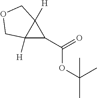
C12([H])C(C(OC(C)(C)C)=O)C1([H])COC2
